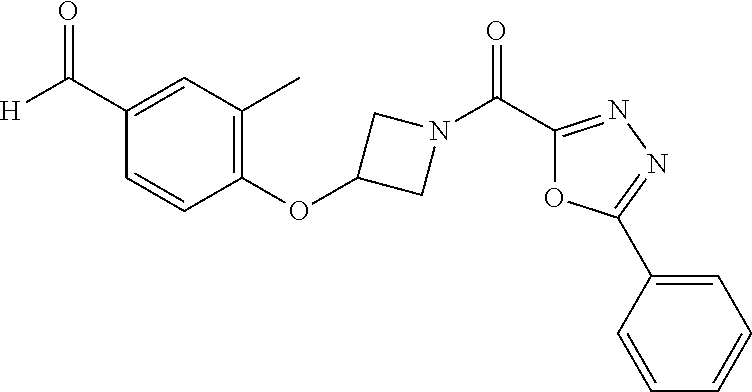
[H]C(C1=CC(C)=C(OC2CN(C(C3=NN=C(C4=CC=CC=C4)O3)=O)C2)C=C1)=O
